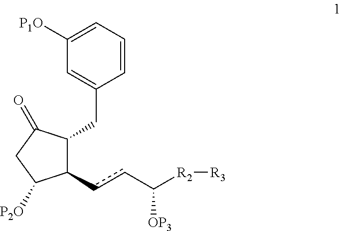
C1(ccC([R2][R3])[OP3])C(CC2=CC([P1O])=CC=C2)C(=O)CC1[P2O]
